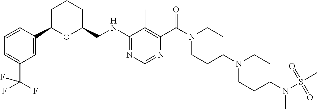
C1=C(C2OC(CNC3=NC=NC(C(=O)N4CCC(N5CCC(N(S(=O)(=O)C)C)CC5)CC4)=C3C)CCC2)C=CC=C1C(F)(F)F
